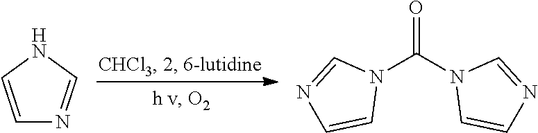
C1=CNC=N1.O=C(N1C=NC=C1)N1C=CN=C1
